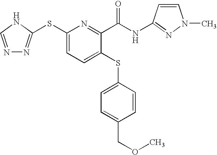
N1=CNC(SC2=CC=C(SC3=CC=C(COC)C=C3)C(C(NC3=NN(C)C=C3)=O)=N2)=N1
